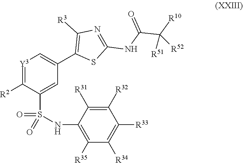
C1([R2])=[Y3]C=C(C2=C([R3])N=C(NC(=O)C([R10])([R51])[R52])S2)C=C1S(=O)(NC1=C([R35])C([R34])=C([R33])C([R32])=C1[R31])=O
